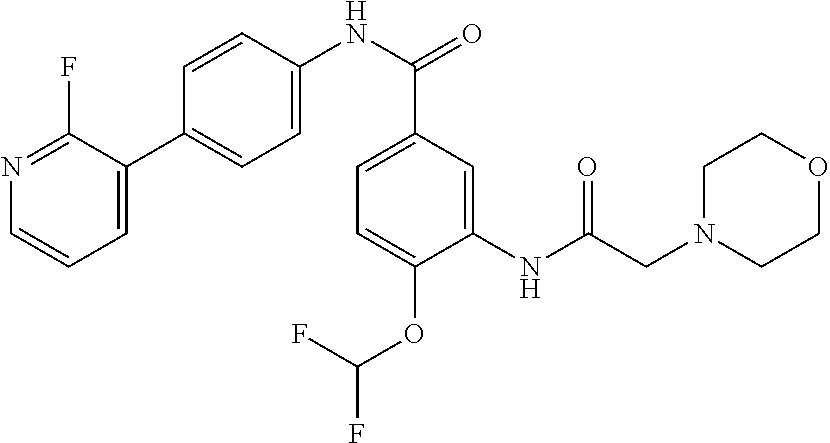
C1=C(OC(F)F)C(NC(CN2CCOCC2)=O)=CC(C(NC2=CC=C(C3=CC=CN=C3F)C=C2)=O)=C1
